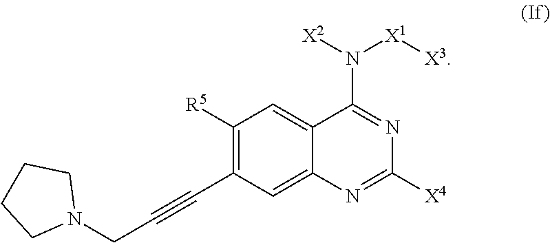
N1=C(N([X2])[X1][X3])C2=CC([R5])=C(C#CCN3CCCC3)C=C2N=C1[X4]
